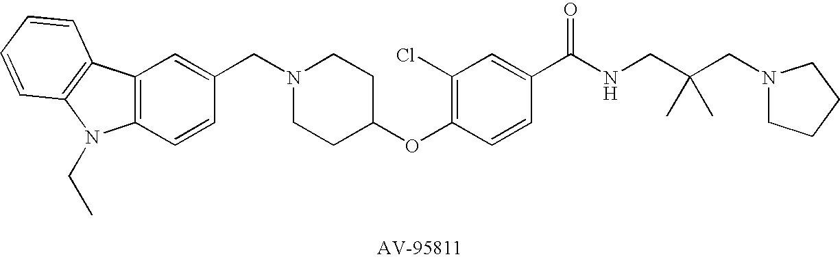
C1(CN2CCC(OC3=C(Cl)C=C(C(NCC(CN4CCCC4)(C)C)=O)C=C3)CC2)=CC2=C(C=C1)N(CC)C1=C2C=CC=C1
